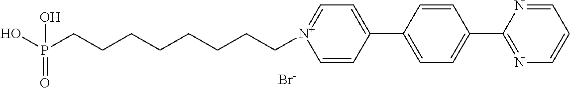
C1=CC(C2=CC=C(C3=NC=CC=N3)C=C2)=CC=[N+]1CCCCCCCCP(O)(O)=O.[Br-]
